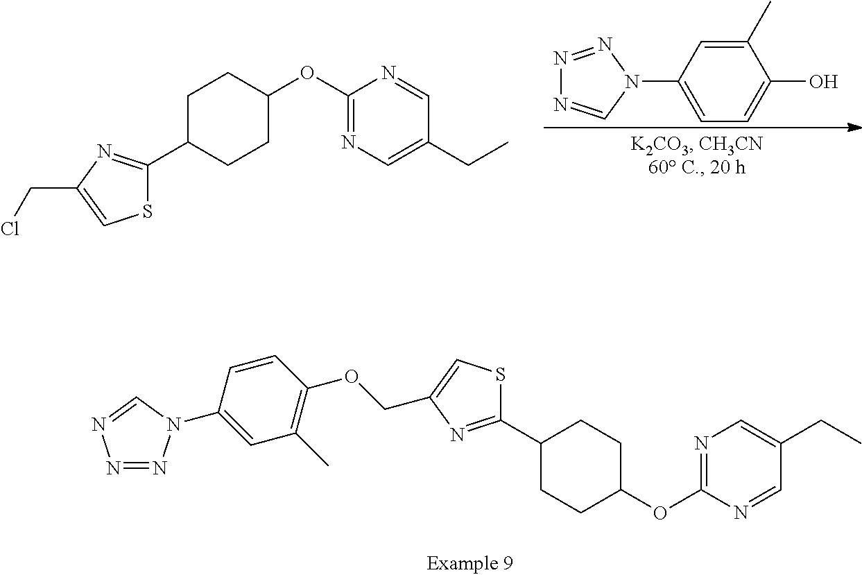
C1C(C2=NC(CCl)=CS2)CCC(OC2=NC=C(CC)C=N2)C1.N1=NN(C2=CC=C(O)C(C)=C2)C=N1.C1(C2=NC(COC3=C(C)C=C(N4N=NN=C4)C=C3)=CS2)CCC(OC2=NC=C(CC)C=N2)CC1
